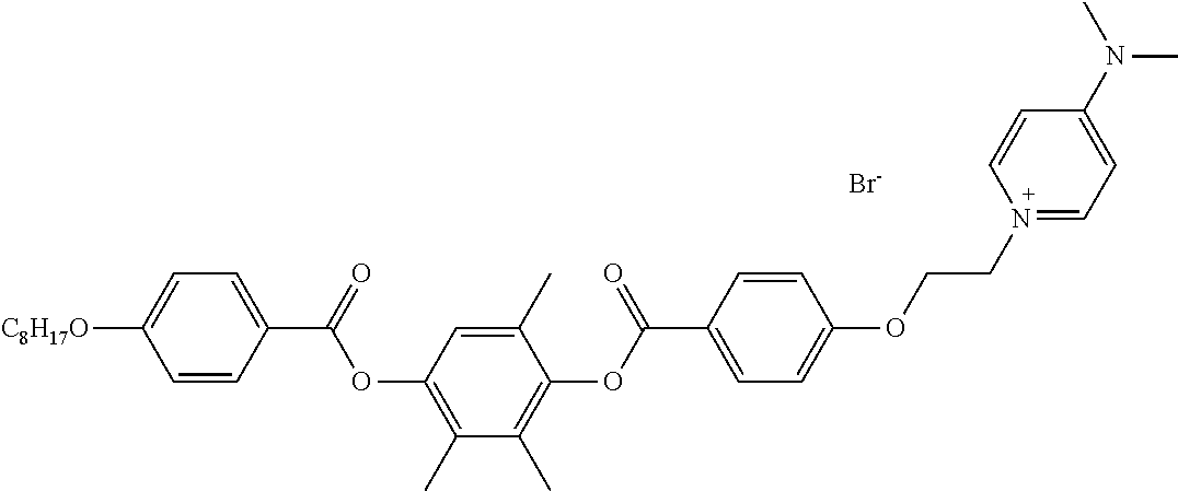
C1=CC(C(=O)OC2=C(C)C(C)=C(OC(C3=CC=C(OCCN4=CC=C(N(C)C)C=C4)C=C3)=O)C(C)=C2)=CC=C1[C8H17O].[Br-]
